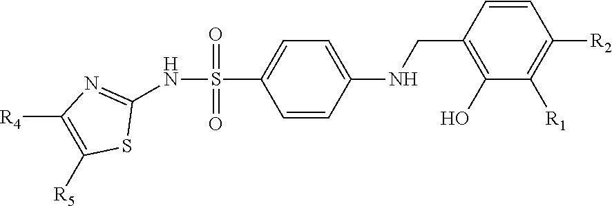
C1=CC(NCC2=C(O)C([R1])=C([R2])C=C2)=CC=C1S(=O)(=O)NC1=NC([R4])=C([R5])S1
